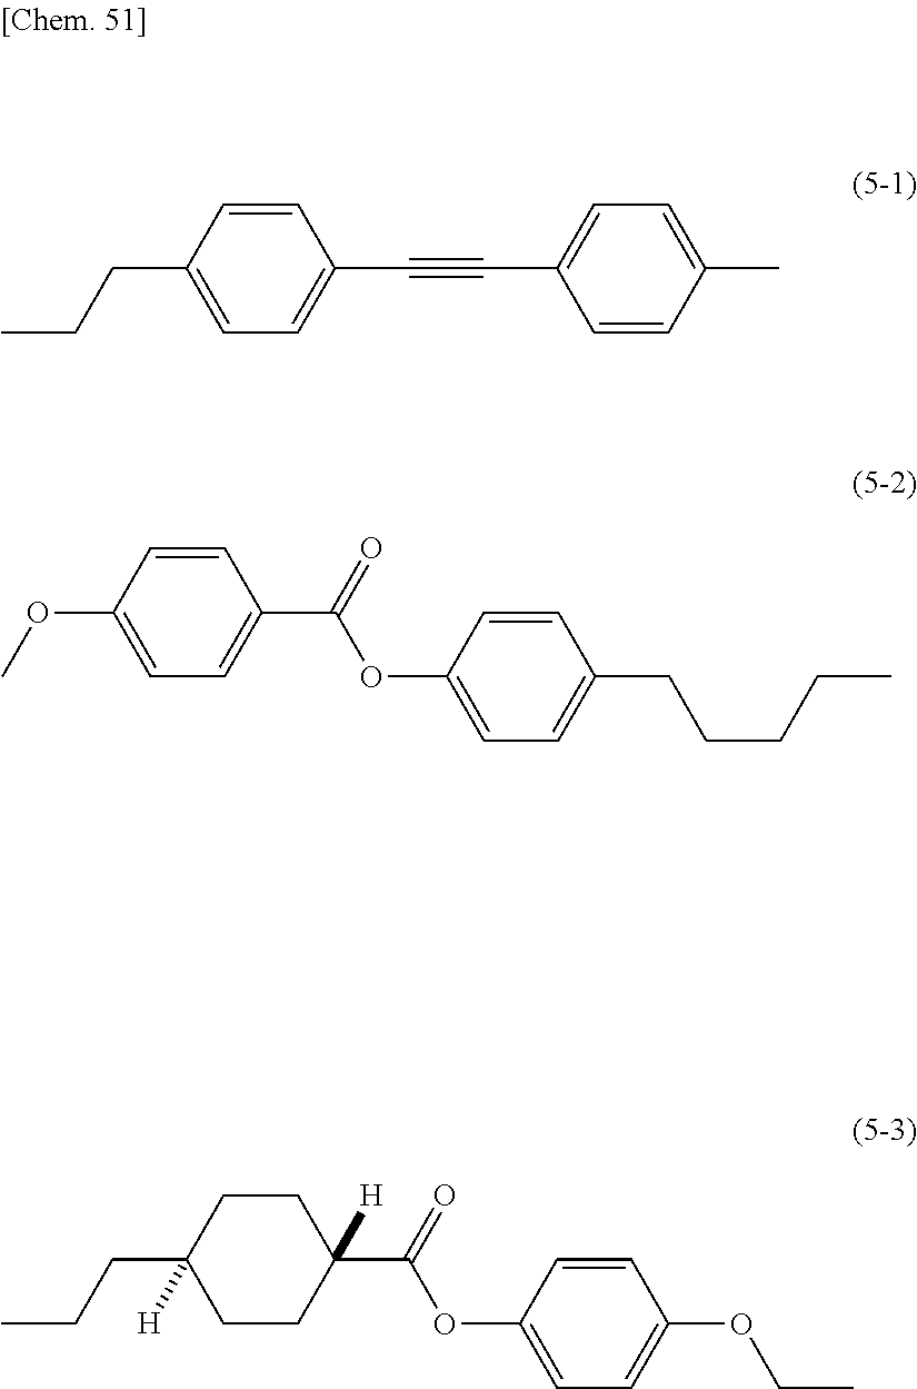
C1=C(CCC)C=CC(C#CC2=CC=C(C)C=C2)=C1.C1=C(OC)C=CC(C(=O)OC2=CC=C(CCCCC)C=C2)=C1.C1CC(C(=O)OC2=CC=C(OCC)C=C2)([H])CCC1(CCC)[H]
